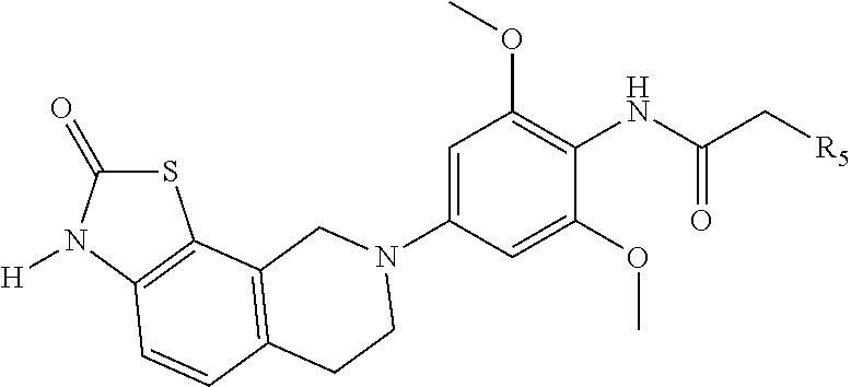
S1C(=O)N([H])C2=C1C1=C(C=C2)CCN(C2=CC(OC)=C(NC(C[R5])=O)C(OC)=C2)C1
